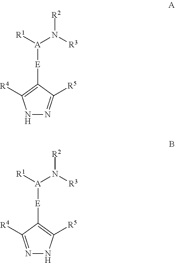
[E](C1=C([R4])NN=C1[R5])[A](N([R3])[R2])[R1].[E](C1=C([R5])NN=C1[R4])[A](N([R3])[R2])[R1]
